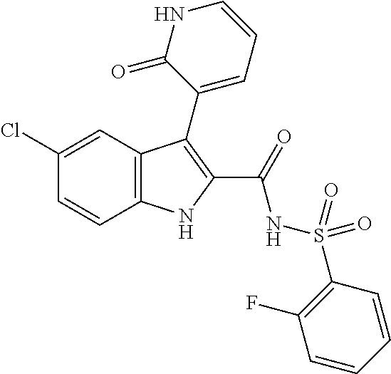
C1(Cl)=CC2=C(C=C1)NC(C(=O)NS(C1=C(F)C=CC=C1)(=O)=O)=C2C1=CC=CNC1=O
